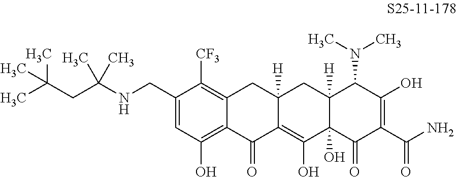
C1=C(CNC(CC(C)(C)C)(C)C)C([CF3])=C2C(=C1O)C(=O)C1=C(O)C3(O)C([H])(CC1([H])C2)C(N(C)C)C(O)=C(C(N)=O)C3=O
